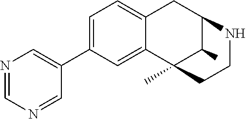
C1=C(C2=CN=CN=C2)C=C2C(=C1)CC1C(C)C2(C)CCN1
